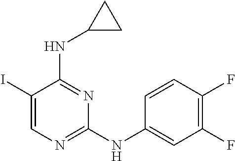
C1(I)=CN=C(NC2=CC(F)=C(F)C=C2)N=C1NC1CC1
